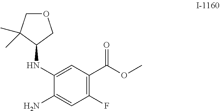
C1(C(OC)=O)=C(F)C=C(N)C(NC2COCC2(C)C)=C1
